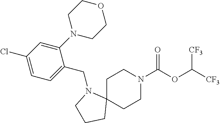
C1C2(CCN(C(OC([CF3])[CF3])=O)C1)N(CC1=CC=C(Cl)C=C1N1CCOCC1)CCC2
